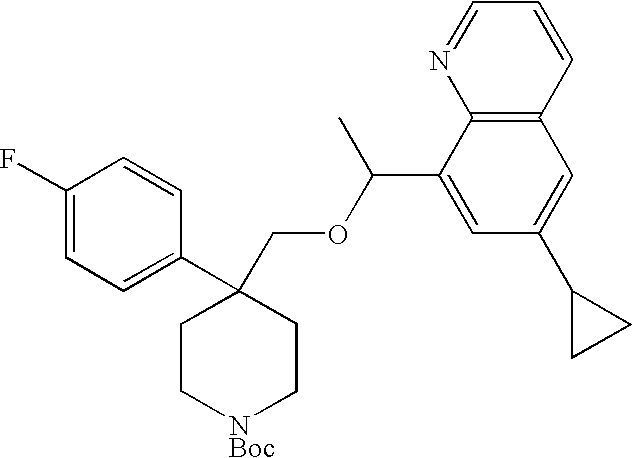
C1(F)=CC=C(C2(COC(C3=CC(C4CC4)=CC4=C3N=CC=C4)C)CC[NBoc]CC2)C=C1
